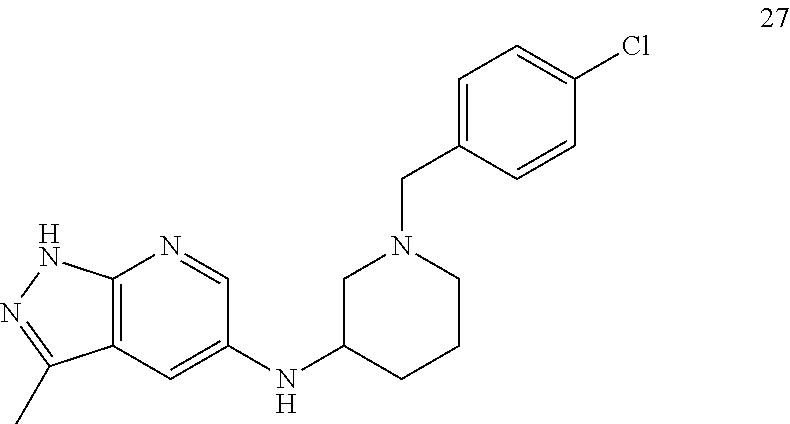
C12=C(C=C(NC3CN(CC4=CC=C(Cl)C=C4)CCC3)C=N1)C(C)=NN2
